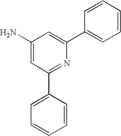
NC1=CC(C2=CC=CC=C2)=NC(C2=CC=CC=C2)=C1
